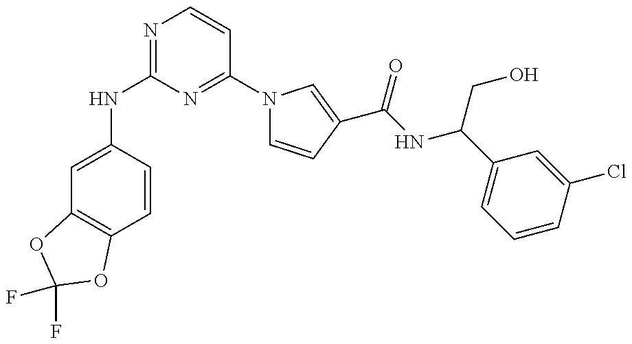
N(C1=NC=CC(N2C=CC(C(NC(C3=CC=CC(Cl)=C3)CO)=O)=C2)=N1)C1=CC2=C(C=C1)OC(F)(F)O2
